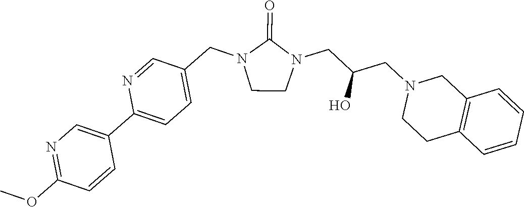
C1CN(CC(CN2CCC3=C(C2)C=CC=C3)O)C(=O)N1CC1=CC=C(C2=CN=C(OC)C=C2)N=C1
